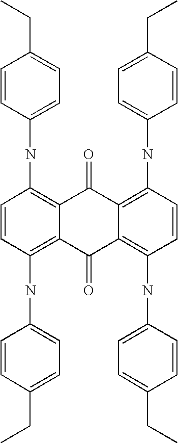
N(C1=C2C(=C(NC3=CC=C(CC)C=C3)C=C1)C(=O)C1=C(NC3=CC=C(CC)C=C3)C=CC(NC3=CC=C(CC)C=C3)=C1C2=O)C1=CC=C(CC)C=C1
